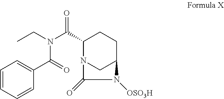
C(N(C(C1N2CC(CC1)N([OSO3H])C2=O)=O)C(=O)C1=CC=CC=C1)C
